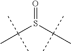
O=S(C(C)(C)C)C(C)(C)C
